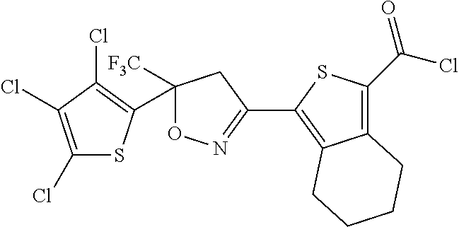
C1(Cl)=C(Cl)C(Cl)=C(C2([F3C])ON=C(C3=C4C(=C(C(Cl)=O)S3)CCCC4)C2)S1
